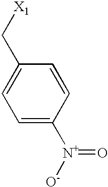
C1=C(C[X1])C=CC([N+]([O-])=O)=C1
